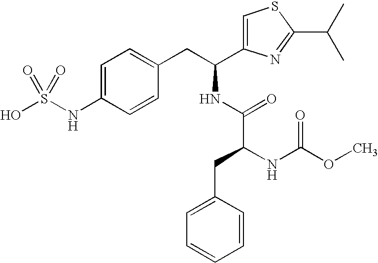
C1=C(NS(O)(=O)=O)C=CC(CC(C2=CSC(C(C)C)=N2)NC(=O)C(NC(OC)=O)CC2=CC=CC=C2)=C1
